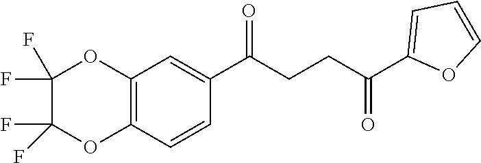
C1(C(CCC(C2=CC=CO2)=O)=O)=CC2=C(C=C1)OC(F)(F)C(F)(F)O2
